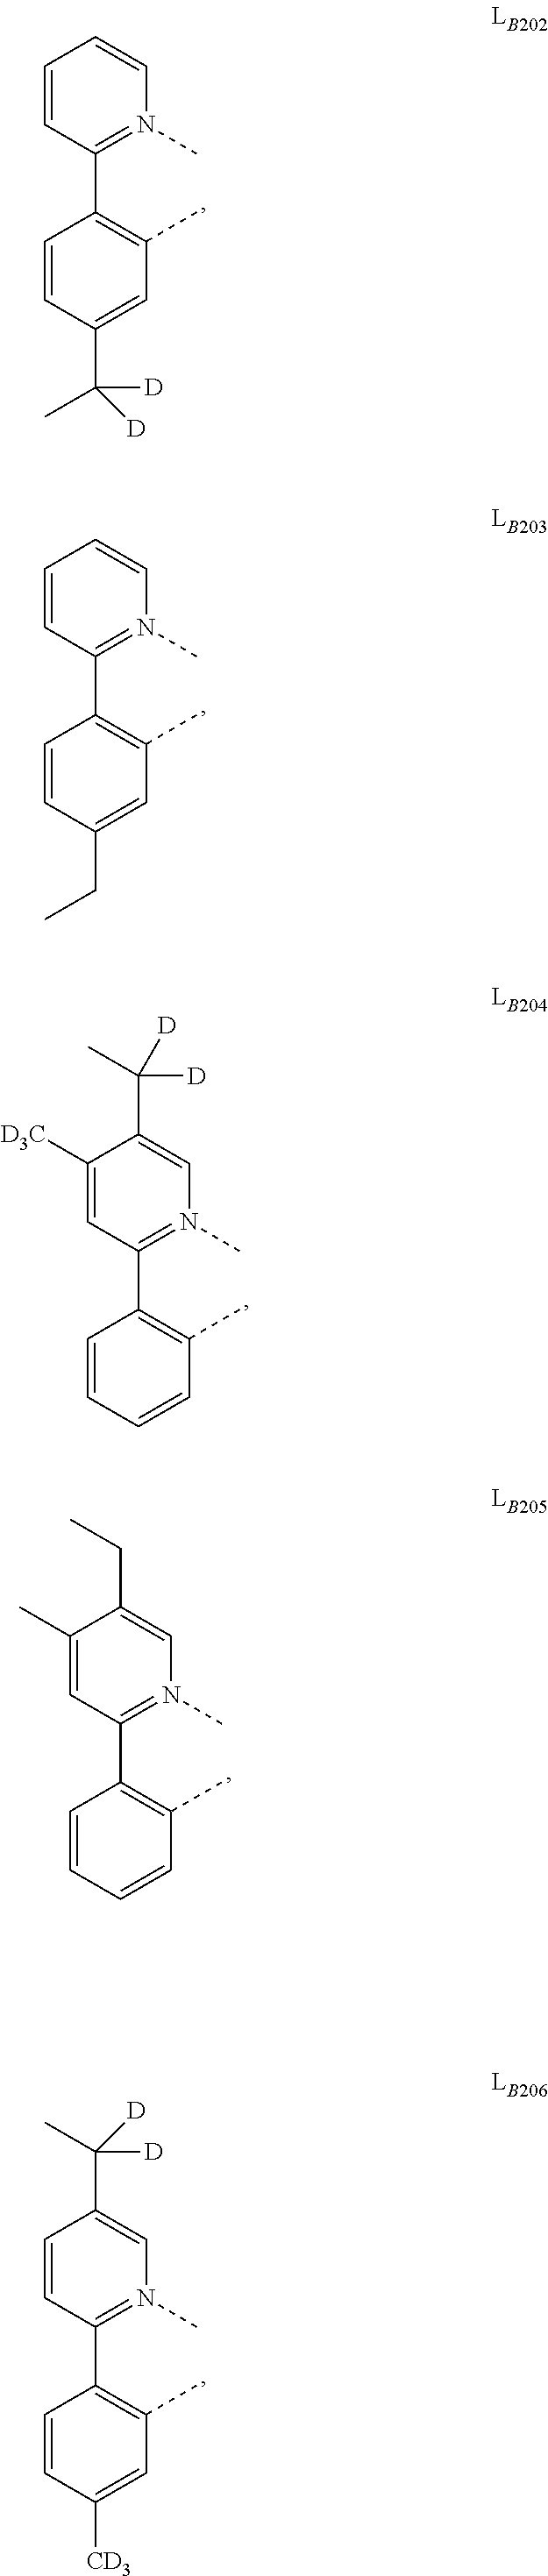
C1=CC(C2=C(C)C=C(C(C)([D])[D])C=C2)=N(C)C=C1.C1=CC(C2=C(C)C=C(CC)C=C2)=N(C)C=C1.C1([D3C])=CC(C2=C(C)C=CC=C2)=N(C)C=C1C(C)([D])[D].C1(C)=CC(C2=C(C)C=CC=C2)=N(C)C=C1CC.C1=CC(C2=C(C)C=C([CD3])C=C2)=N(C)C=C1C(C)([D])[D]
